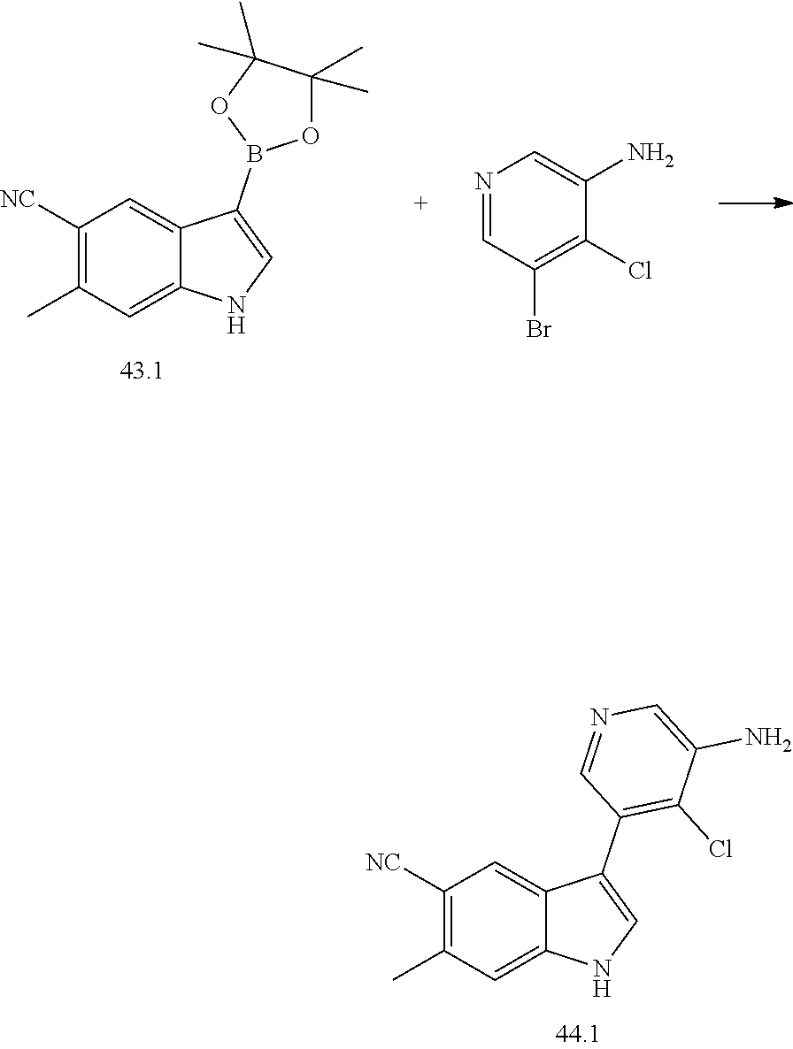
C1([NC])=C(C)C=C2C(=C1)C(B1OC(C)(C)C(C)(C)O1)=CN2.N1=CC(Br)=C(Cl)C(N)=C1.C1([NC])=C(C)C=C2C(=C1)C(C1=C(Cl)C(N)=CN=C1)=CN2
